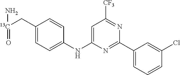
C1=C(NC2=CC=C(C[13C](=O)N)C=C2)N=C(C2=CC=CC(Cl)=C2)N=C1[CF3]
